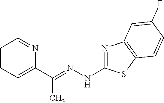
C1=CC=C(C(=NNC2=NC3=C(S2)C=CC(F)=C3)C)N=C1
